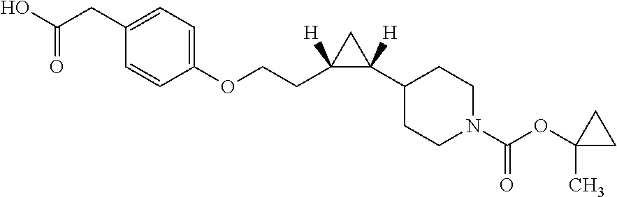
C1(C2([H])CC2(CCOC2=CC=C(CC(O)=O)C=C2)[H])CCN(C(OC2(C)CC2)=O)CC1
